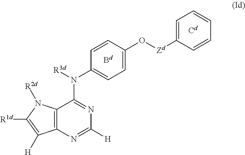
C12=C(N=C([H])N=C1N(C1=CC=C(O[Zd]C3=CC=CC=C3)C=C1)[R3d])C([H])=C([R1d])N2[R2d]
